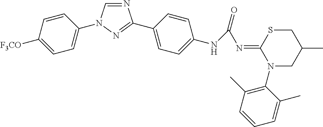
N1=CN(C2=CC=C([F3CO])C=C2)N=C1C1=CC=C(NC(N=C2SCC(C)CN2C2=C(C)C=CC=C2C)=O)C=C1
